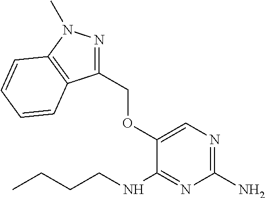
C1(N)=NC=C(OCC2=NN(C)C3=C2C=CC=C3)C(NCCCC)=N1
